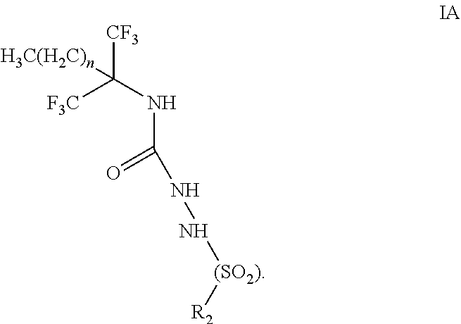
C([F3C])(NC(NN[(SO2)][R2])=O)([H3C(H2C)n])[CF3]
